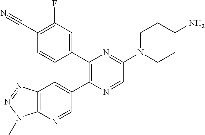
C12=C(N=CC(C3=C(C4=CC(F)=C(C#N)C=C4)N=C(N4CCC(N)CC4)C=N3)=C1)N(C)N=N2
